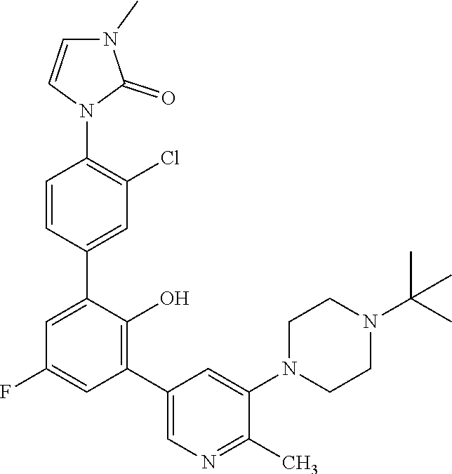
C1=CC(C2=CC(F)=CC(C3=CN=C(C)C(N4CCN(C(C)(C)C)CC4)=C3)=C2O)=CC(Cl)=C1N1C(=O)N(C)C=C1
